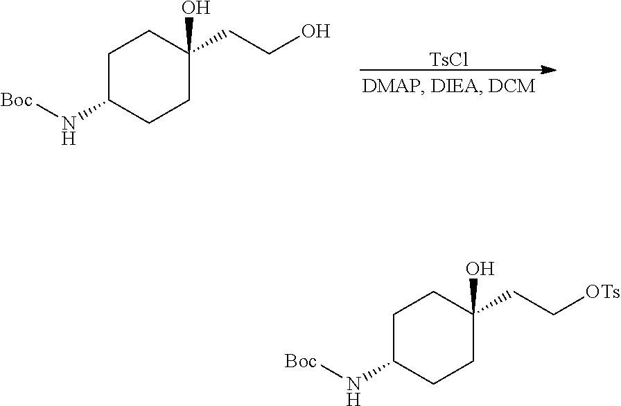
C1C(N[Boc])CCC(O)(CCO)C1.[TsCl].C1C(N[Boc])CCC(O)(CC[OTs])C1
